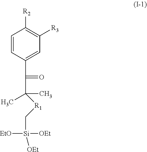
C1=CC(C(=O)C(C)(C)[R1]C[Si]([OEt])([EtO])[OEt])=CC([R3])=C1[R2]
